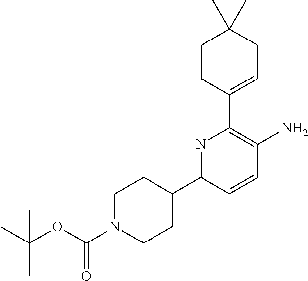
C1N(C(OC(C)(C)C)=O)CCC(C2=NC(C3=CCC(C)(C)CC3)=C(N)C=C2)C1
